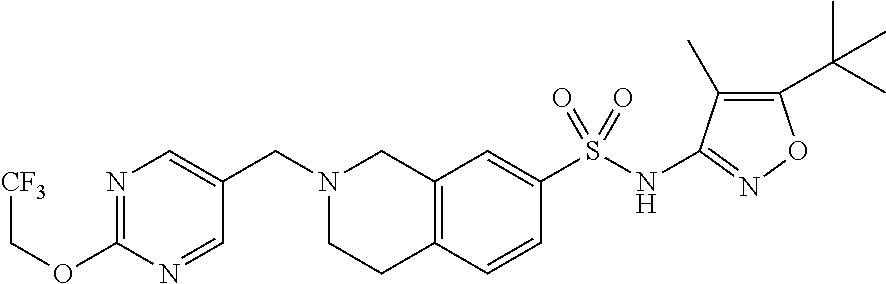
N1=C(OC[CF3])N=CC(CN2CCC3=C(C2)C=C(S(NC2=NOC(C(C)(C)C)=C2C)(=O)=O)C=C3)=C1
